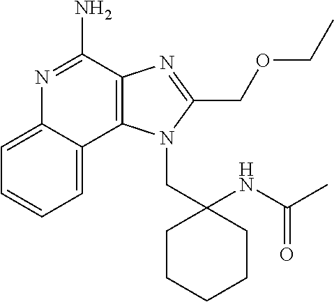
C1=C2C(=CC=C1)C1=C(C(N)=N2)N=C(COCC)N1CC1(NC(C)=O)CCCCC1
